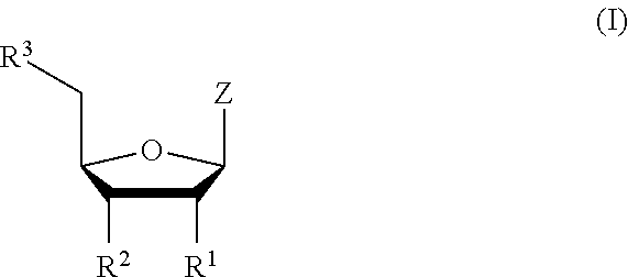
C1([R1])C([R2])C(C[R3])OC1[Z]
